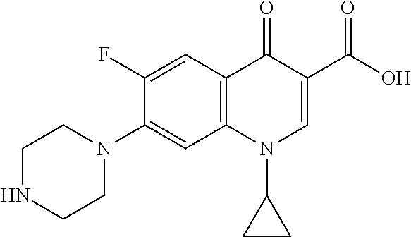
C1NCCN(C2=CC3=C(C=C2F)C(=O)C(C(O)=O)=CN3C2CC2)C1
